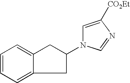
C1=CC=C2C(=C1)CC(N1C=C([CO2Et])N=C1)C2
